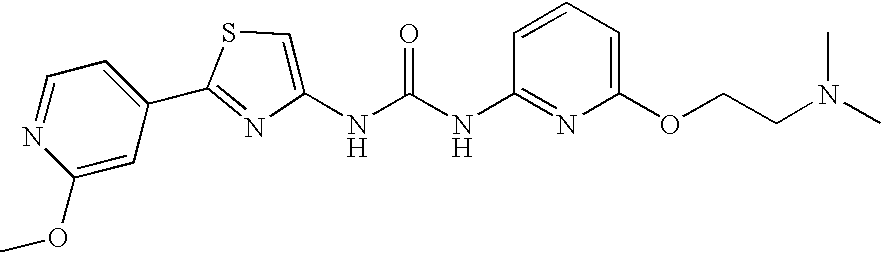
C1(OC)=CC(C2=NC(NC(NC3=NC(OCCN(C)C)=CC=C3)=O)=CS2)=CC=N1
